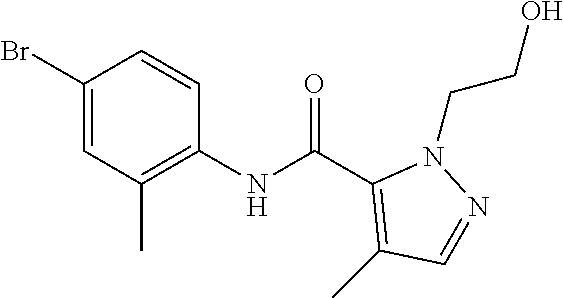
C1(Br)=CC(C)=C(NC(C2=C(C)C=NN2CCO)=O)C=C1
